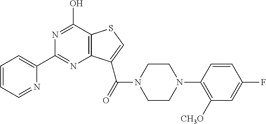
C1(C2=CC=CC=N2)=NC2=C(C(O)=N1)SC=C2C(=O)N1CCN(C2=C([CH3O])C=C(F)C=C2)CC1
